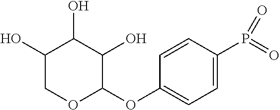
C1(O)COC(OC2=CC=C(P(=O)=O)C=C2)C(O)C1O
